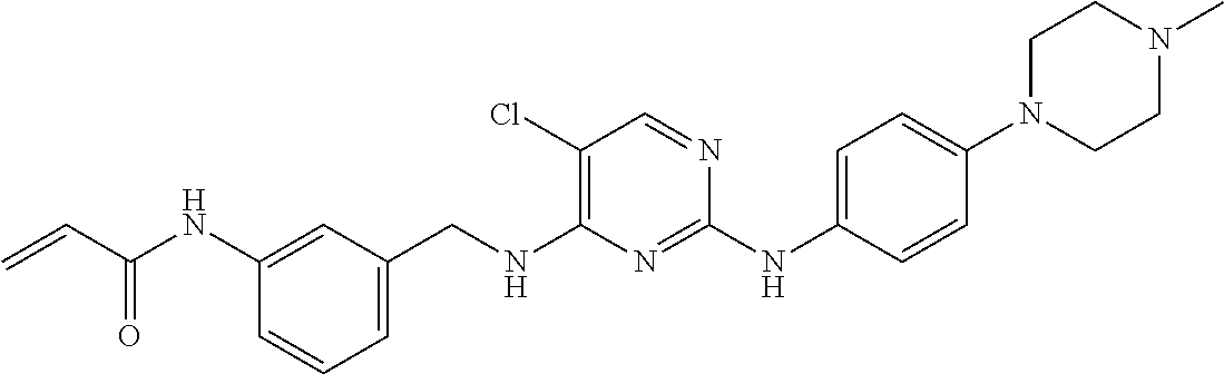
C=CC(NC1=CC(CNC2=C(Cl)C=NC(NC3=CC=C(N4CCN(C)CC4)C=C3)=N2)=CC=C1)=O
